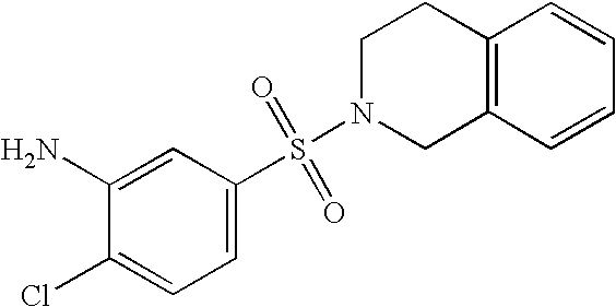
C1=C(S(=O)(=O)N2CC3=C(CC2)C=CC=C3)C=C(N)C(Cl)=C1
